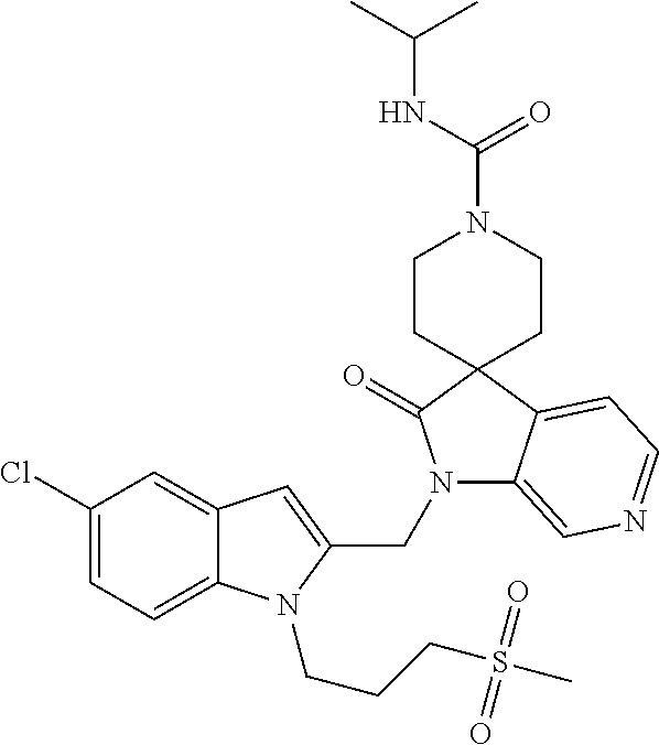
C1(Cl)=CC=C2C(=C1)C=C(CN1C3=CN=CC=C3C3(C1=O)CCN(C(NC(C)C)=O)CC3)N2CCCS(C)(=O)=O
